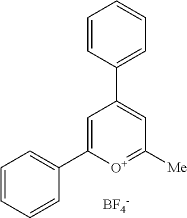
C1=C(C2=CC=CC=C2)[O+]=C([Me])C=C1C1=CC=CC=C1.[BF4-]
